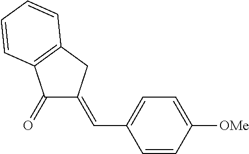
C1=CC([OMe])=CC=C1C=C1C(=O)C2=C(C1)C=CC=C2
